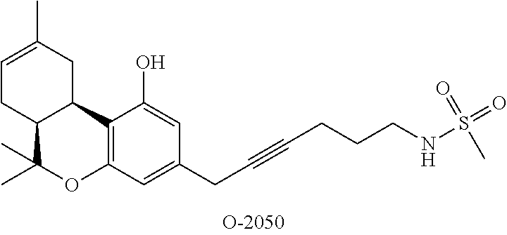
C12=C(C=C(CC#CCCCNS(=O)(=O)C)C=C1O)OC(C)(C)C1C2CC(C)=CC1
